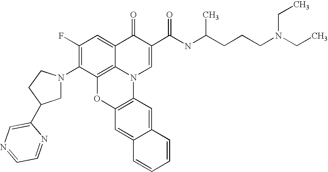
C1(F)=C(N2CC(C3=CN=CC=N3)CC2)C2=C3C(=C1)C(=O)C(C(NC(CCCN(CC)CC)C)=O)=CN3C1=C(O2)C=C2C(=C1)C=CC=C2
